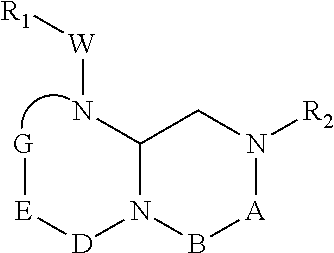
[G][E][D]N1C(N[W][R1])CN([R2])[A]B1
